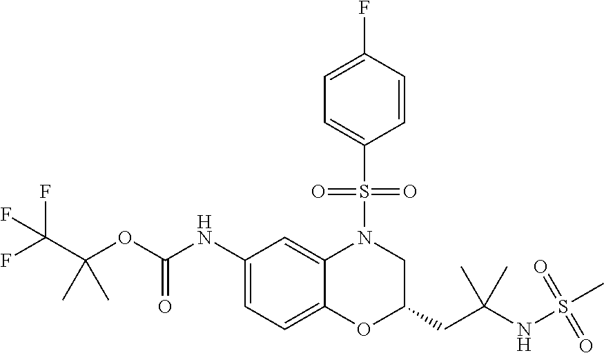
C1(NC(OC(C(F)(F)F)(C)C)=O)=CC=C2C(=C1)N(S(C1=CC=C(F)C=C1)(=O)=O)CC(CC(NS(=O)(=O)C)(C)C)O2
